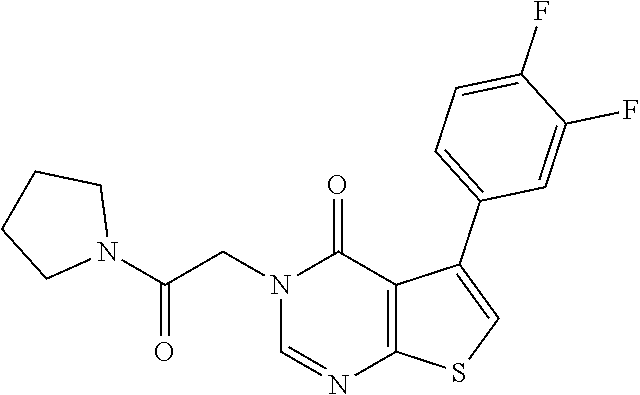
C1=NC2=C(C(C3=CC=C(F)C(F)=C3)=CS2)C(=O)N1CC(N1CCCC1)=O
